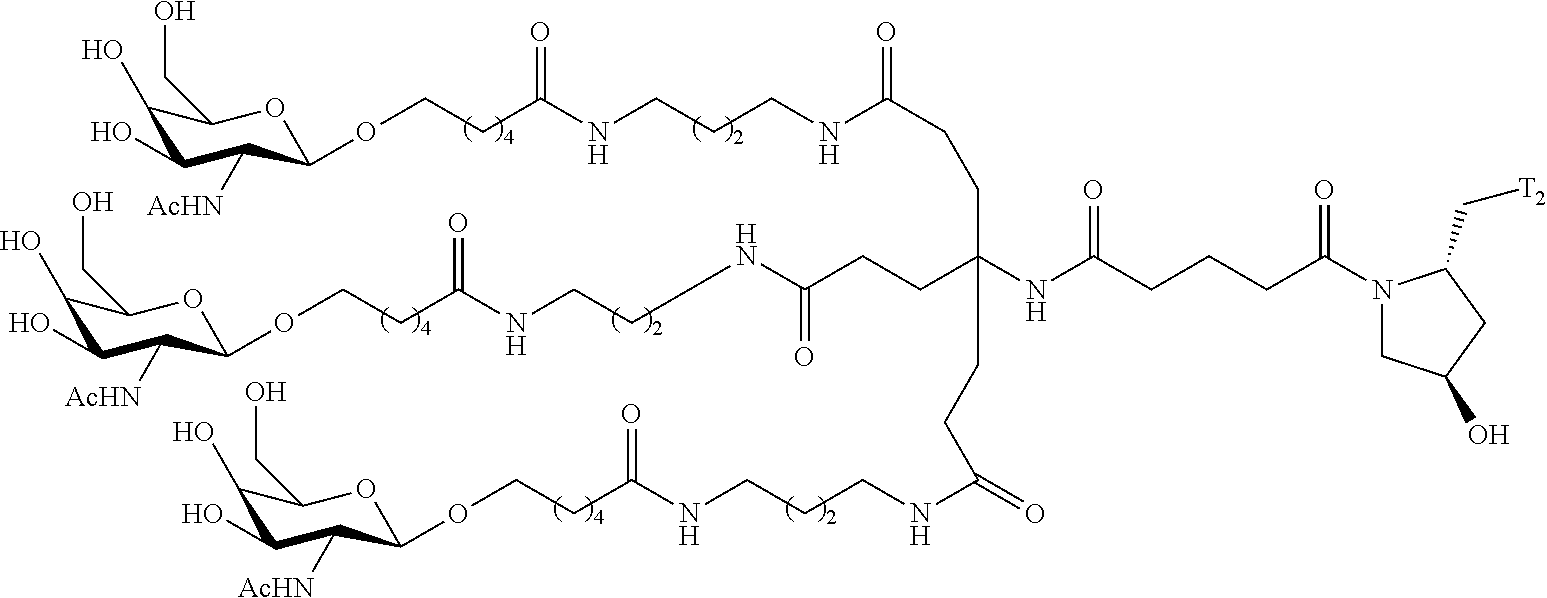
C(NC(CCCC(N1CC(O)CC1C[T2])=O)=O)(CCC(NCCCNC(CCOC1C([AcHN])C(O)C(O)C(CO)O1)=O)=O)(CCC(NCCCNC(CCOC1C([AcHN])C(O)C(O)C(CO)O1)=O)=O)CCC(=O)NCCCNC(CCOC1C([AcHN])C(O)C(O)C(CO)O1)=O
